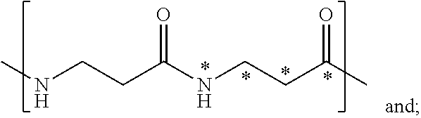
CNCCC(NCCC(C)=O)=O
